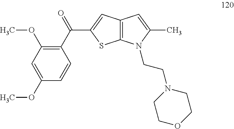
C12=C(C=C(C(C3=C(OC)C=C(OC)C=C3)=O)S1)C=C(C)N2CCN1CCOCC1
